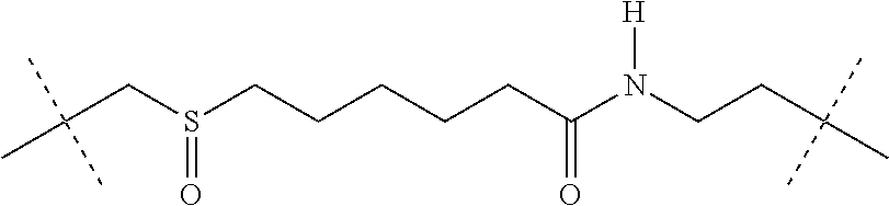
C(CS(CCCCCC(N(CCC(C)(C)C)[H])=O)=O)(C)(C)C
